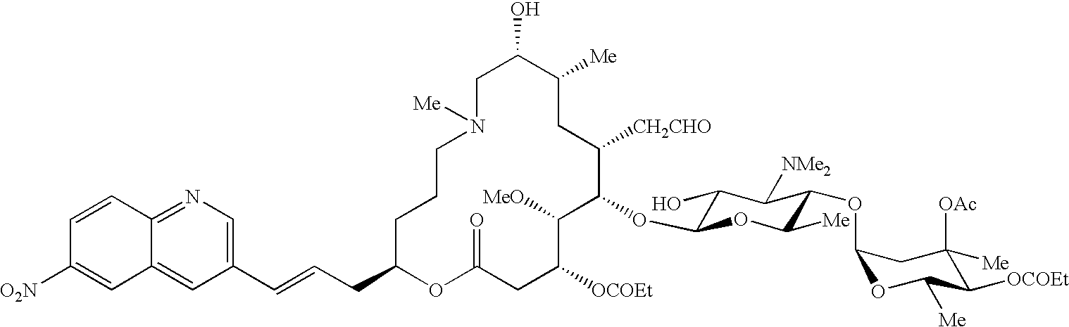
C1C(O)C([Me])CC([CH2CHO])C(OC2C(O)C([NMe2])C(OC3OC([Me])C([OCOEt])C([OAc])([Me])C3)C([Me])O2)C([MeO])C([OCOEt])CC(=O)OC(CC=CC2=CN=C3C(=C2)C=C([O2N])C=C3)CCCN1[Me]
